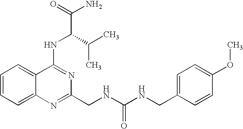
C12=CC=CC=C1N=C(CNC(NCC1=CC=C(OC)C=C1)=O)N=C2NC(C(N)=O)C(C)C
